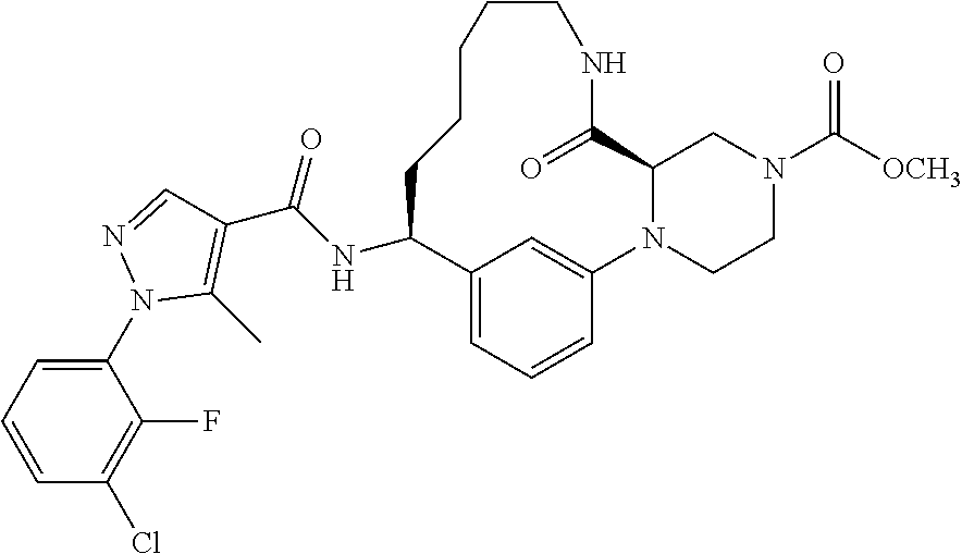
N(C1C2=CC=CC(=C2)N2CCN(C([OCH3])=O)CC2C(=O)NCCCCC1)C(=O)C1=C(C)N(C2=CC=CC(Cl)=C2F)N=C1
